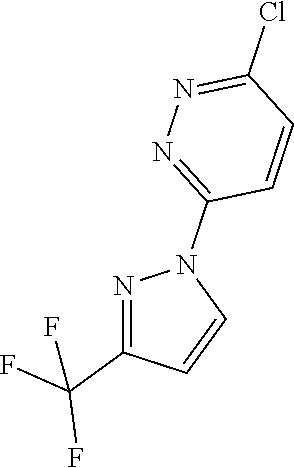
N1=C(C(F)(F)F)C=CN1C1=NN=C(Cl)C=C1
